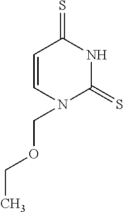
C1=CC(=S)NC(=S)N1COCC
